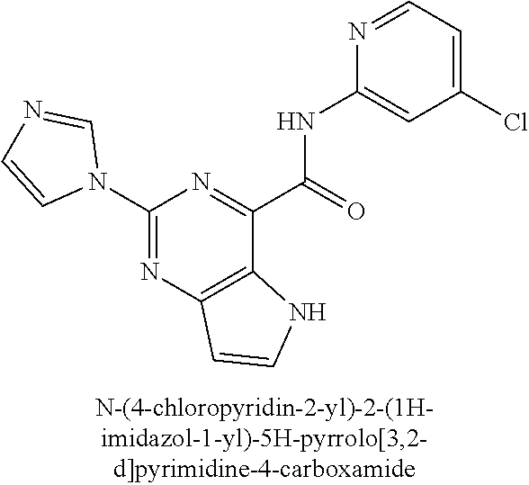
C1(N2C=NC=C2)=NC2=C(C(C(=O)NC3=CC(Cl)=CC=N3)=N1)NC=C2
